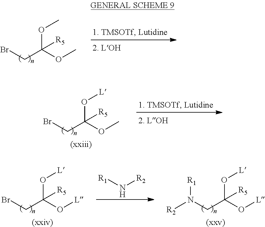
O(C(OC)(CBr)[R5])C.O(C(OC)(CBr)[R5])[L].[(xxiii)].O(C(O[L])(CBr)[R5])[L].[(xxiv)].[R1]N[R2].O(C(O[L])(CN([R2])[R1])[R5])[L].[(xxv)]
